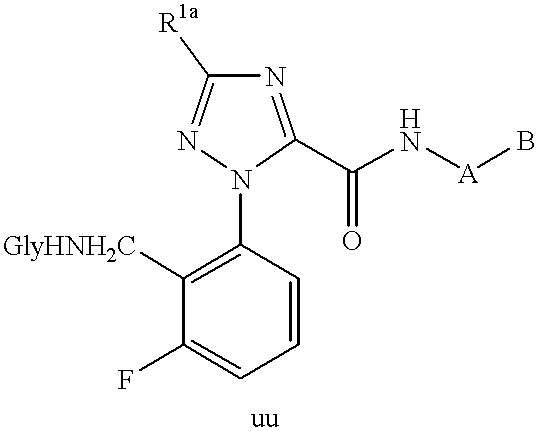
C1=CC(N2C(C(N[A]B)=O)=NC([R1a])=N2)=C([GlyHNH2C])C(F)=C1
